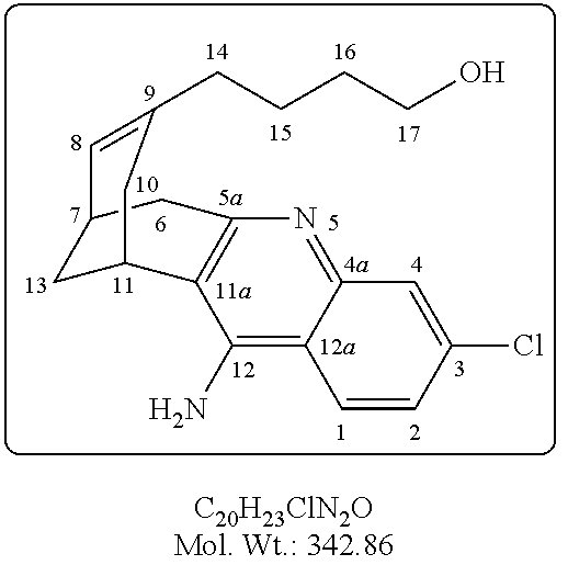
C12=NC3=C(C(N)=C1C=CC(Cl)=C2)C1CC(C3)C=C(CCCCO)C1
